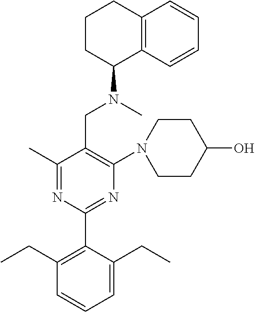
C1(C)=NC(C2=C(CC)C=CC=C2CC)=NC(N2CCC(O)CC2)=C1CN(C)C1C2=C(CCC1)C=CC=C2
